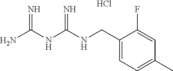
C(NC(NC(N)=N)=N)C1=CC=C(C)C=C1F.Cl
